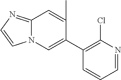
N12C(=NC=C1)C=C(C)C(C1=C(Cl)N=CC=C1)=C2
